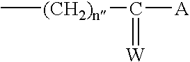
C[(CH2)n]C(=[W])[A]
